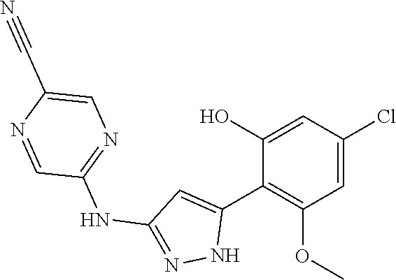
C1(NC2=NNC(C3=C(OC)C=C(Cl)C=C3O)=C2)=NC=C(C#N)N=C1
